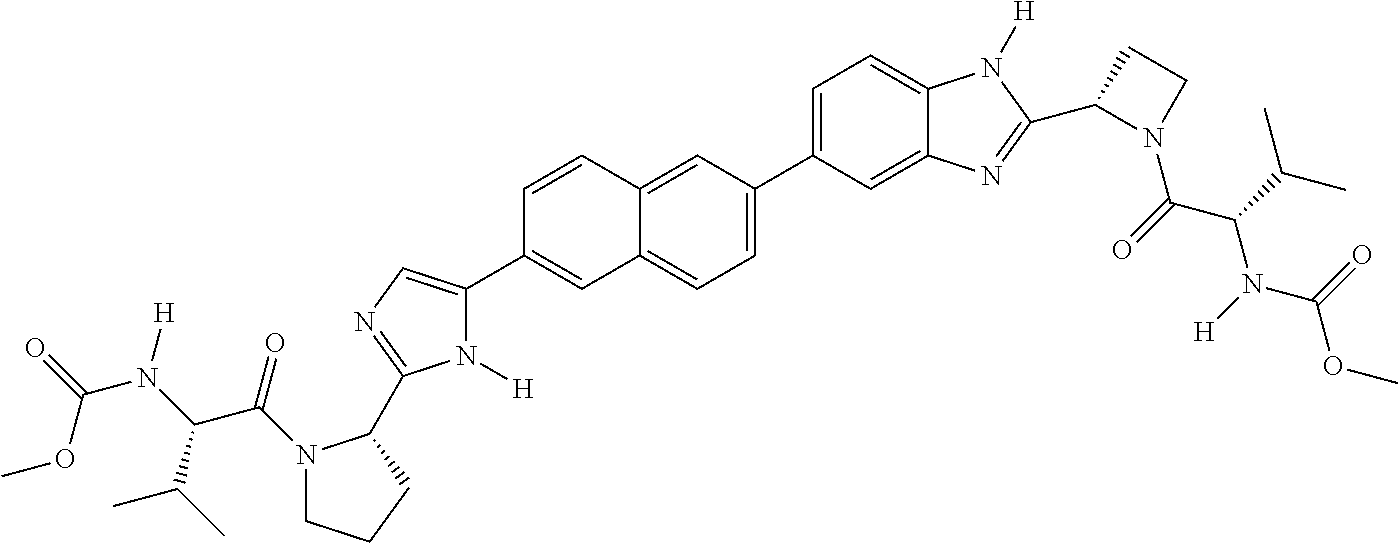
N1(C(=O)C(C(C)C)N(C(OC)=O)[H])CCC1C1=NC2=CC(C3=CC=C4C(=C3)C=CC(C3=CN=C(C5N(C(=O)C(N([H])C(=O)OC)C(C)C)CCC5)N3[H])=C4)=CC=C2N1[H]
